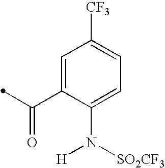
C1=C(C(=O)C)C(N([SO2CF3])[H])=CC=C1[CF3]
